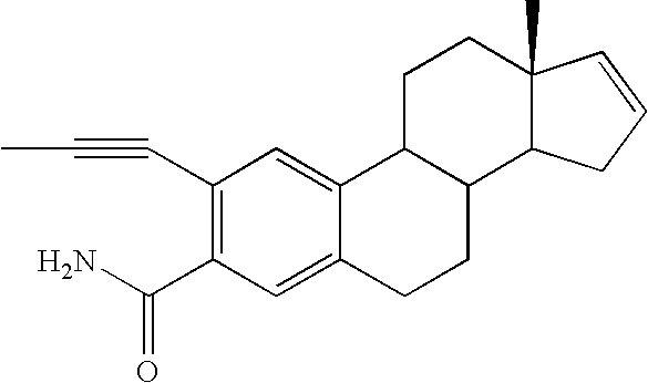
C1(C#CC)=C(C(N)=O)C=C2C(=C1)C1C(CC2)C2C(C)(CC1)C=CC2
